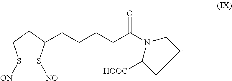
S(CCC(S[NO])CCCCC(N1CCCC1[HOOC])=O)[ON]
